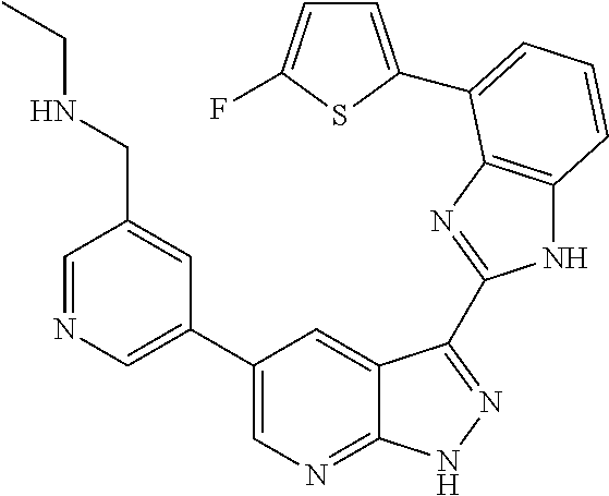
C1(C2=CN=CC(CNCC)=C2)=CN=C2C(=C1)C(C1=NC3=C(N1)C=CC=C3C1=CC=C(F)S1)=NN2
